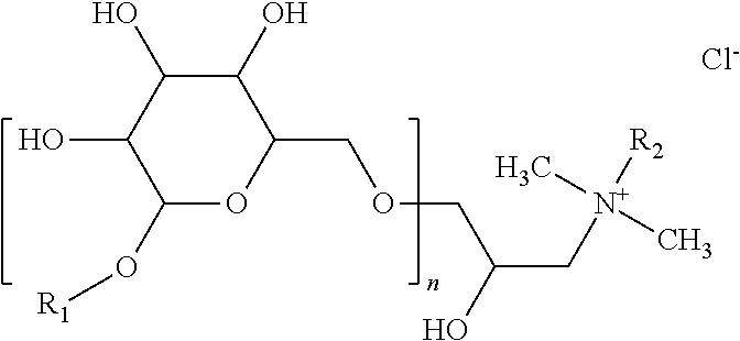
C1(O[R1])OC(COCC(C[N+]([R2])(C)C)O)C(O)C(O)C1O.[Cl-]
